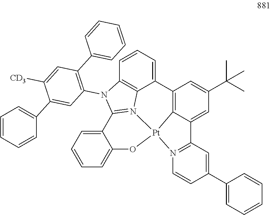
C12=C3C(=CC(C(C)(C)C)=C1)C1=N(C=CC(C4=CC=CC=C4)=C1)[Pt]31N3=C(N(C4=C(C5=CC=CC=C5)C=C([CD3])C(C5=CC=CC=C5)=C4)C4=C3C2=CC=C4)C2=CC=CC=C2O1
